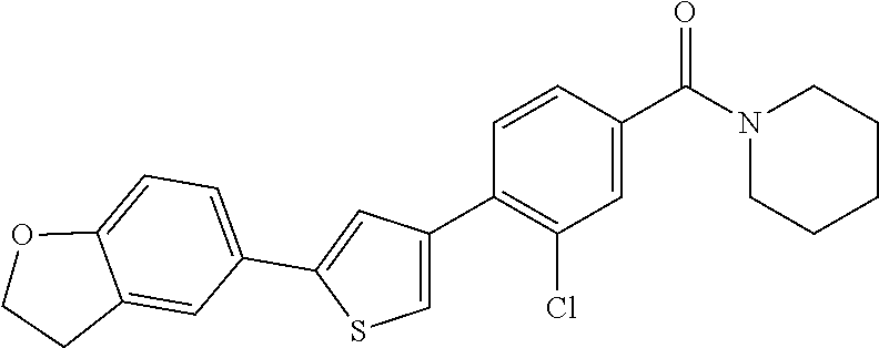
C1(C2=CC(C3=C(Cl)C=C(C(N4CCCCC4)=O)C=C3)=CS2)=CC=C2C(=C1)CCO2
